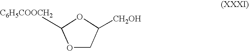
O1CC([CH2OH])OC1[C6H5COOCH2]
